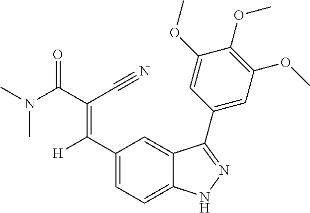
C1(C([H])=C(C(N(C)C)=O)C#N)=CC=C2C(=C1)C(C1=CC(OC)=C(OC)C(OC)=C1)=NN2
